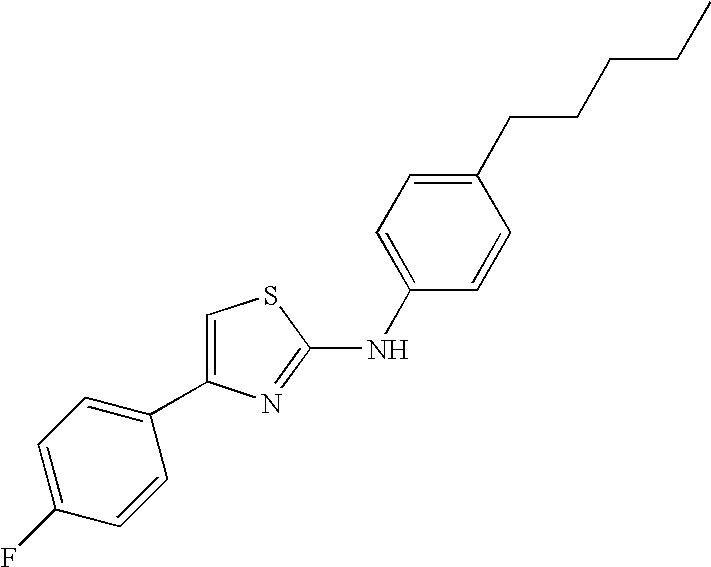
C1=C(NC2=NC(C3=CC=C(F)C=C3)=CS2)C=CC(CCCCC)=C1
